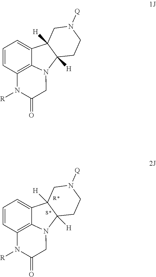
C12=C3C(=CC=C1)C1([H])C([H])(N3CC(=O)N2[R])CCN([Q])C1.C12=C3C(=CC=C1)C1([H])C([H])(N3CC(=O)N2[R])CCN([Q])C1
